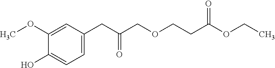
C1=C(CC(COCCC(OCC)=O)=O)C=C(OC)C(O)=C1
